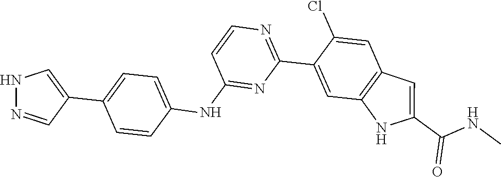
C1(Cl)=CC2=C(NC(C(=O)NC)=C2)C=C1C1=NC=CC(NC2=CC=C(C3=CNN=C3)C=C2)=N1
